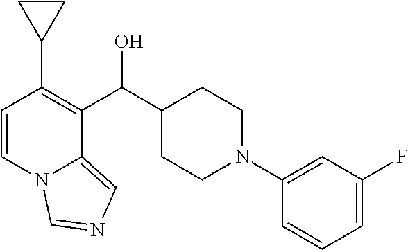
C1=CN2C(=CN=C2)C(C(C2CCN(C3=CC(F)=CC=C3)CC2)O)=C1C1CC1
